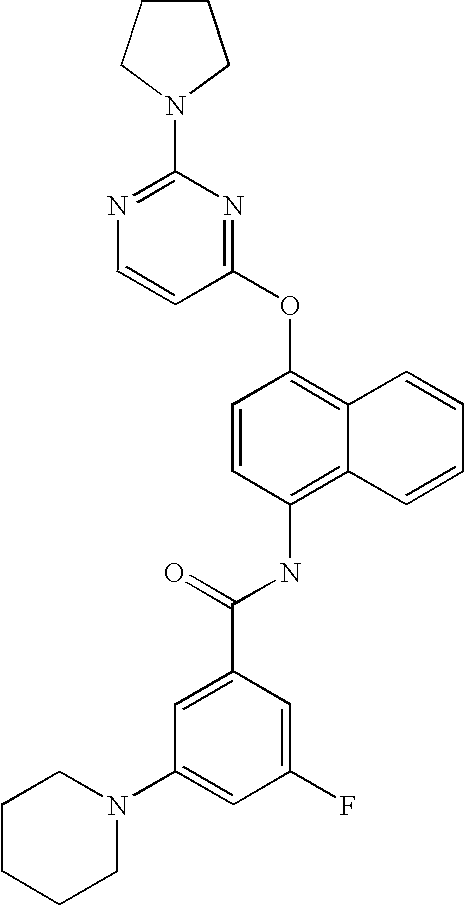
N1=C(N2CCCC2)N=C(OC2=C3C(=C(NC(C4=CC(N5CCCCC5)=CC(F)=C4)=O)C=C2)C=CC=C3)C=C1
